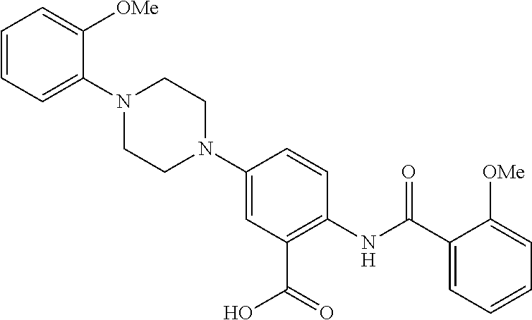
N1(C2=CC(C(=O)O)=C(NC(C3=CC=CC=C3[OMe])=O)C=C2)CCN(C2=CC=CC=C2[OMe])CC1
